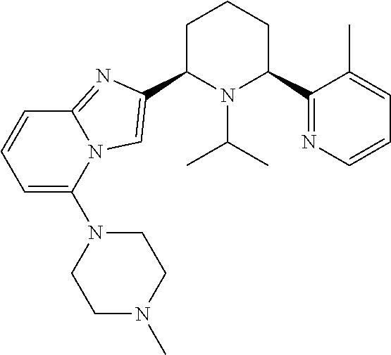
C1C(C2=CN3C(=N2)C=CC=C3N2CCN(C)CC2)N(C(C)C)C(C2=NC=CC=C2C)CC1
